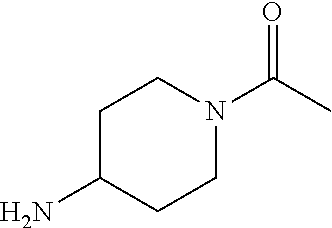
C1C(N)CCN(C(C)=O)C1
